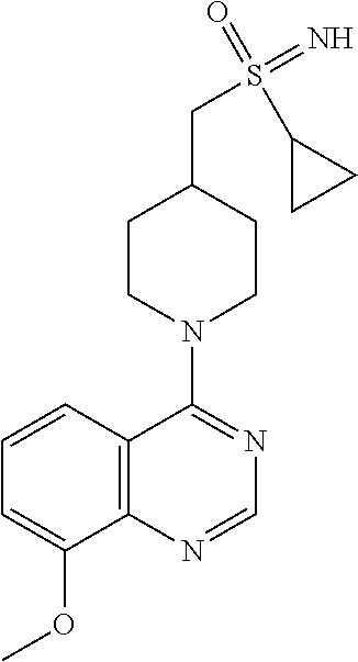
C12=C(C=CC=C1OC)C(N1CCC(CS(=N)(=O)C3CC3)CC1)=NC=N2
